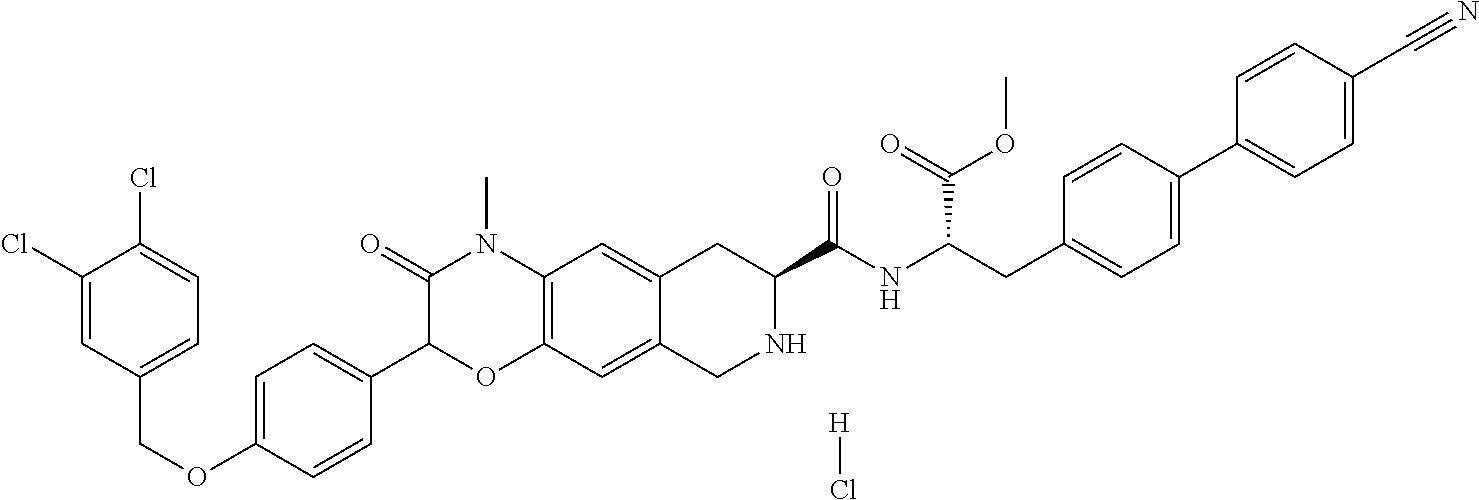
C1(Cl)=CC(COC2=CC=C(C3OC4=C(N(C)C3=O)C=C3C(=C4)CNC(C(NC(CC4=CC=C(C5=CC=C(C#N)C=C5)C=C4)C(=O)OC)=O)C3)C=C2)=CC=C1Cl.[H]Cl
